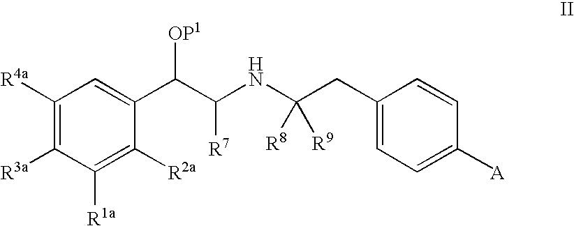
C1([R4a])=C([R3a])C([R1a])=C([R2a])C(C(C(NC(CC2=CC=C([A])C=C2)([R8])[R9])[R7])[OP1])=C1
